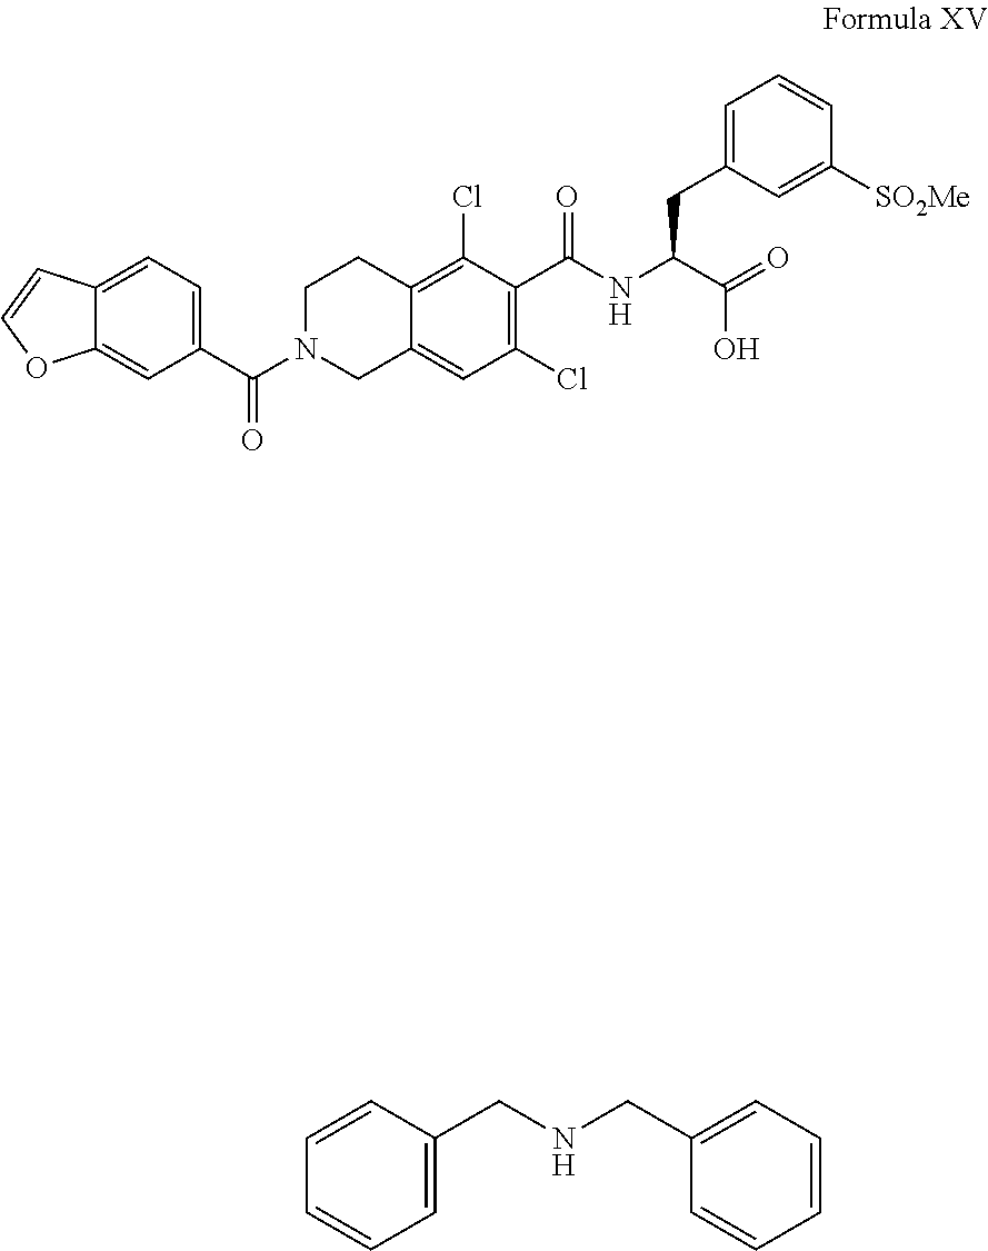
C(C(=O)O)(NC(C1=C(Cl)C=C2C(=C1Cl)CCN(C(=O)C1=CC=C3C(=C1)OC=C3)C2)=O)CC1=CC=CC([SO2Me])=C1.C1=CC(CNCC2=CC=CC=C2)=CC=C1
